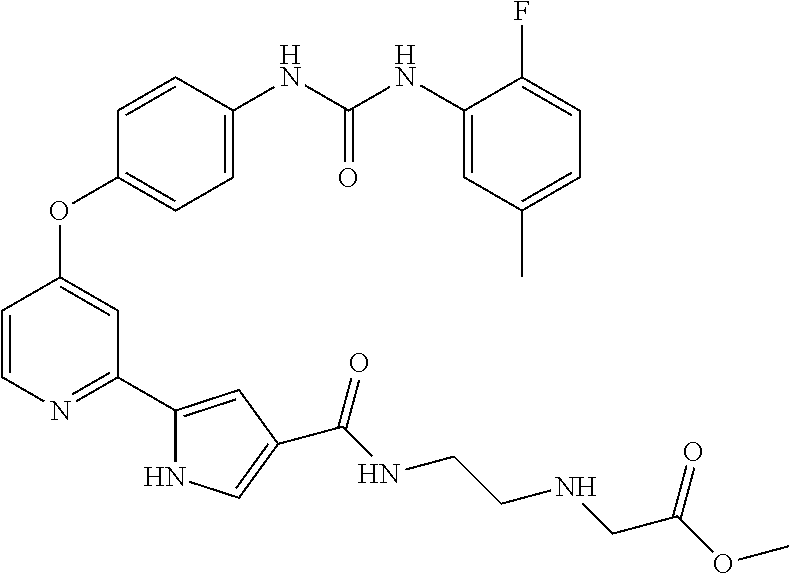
C1=CC(NC(NC2=CC(C)=CC=C2F)=O)=CC=C1OC1=CC(C2=CC(C(NCCNCC(OC)=O)=O)=CN2)=NC=C1
